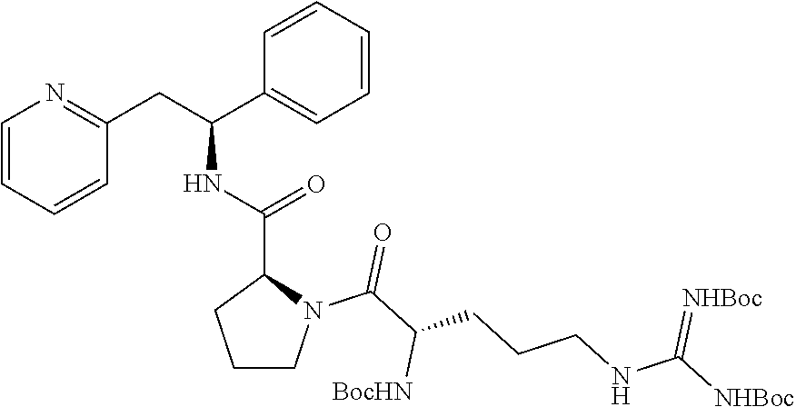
C1=CC=CC(CC(C2=CC=CC=C2)NC(C2CCCN2C(C(CCCNC([NHBoc])=[NHBoc])[BocHN])=O)=O)=N1
